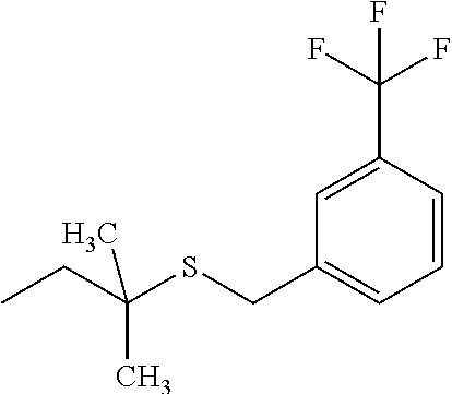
C1=CC(C(F)(F)F)=CC(CSC(CC)(C)C)=C1
